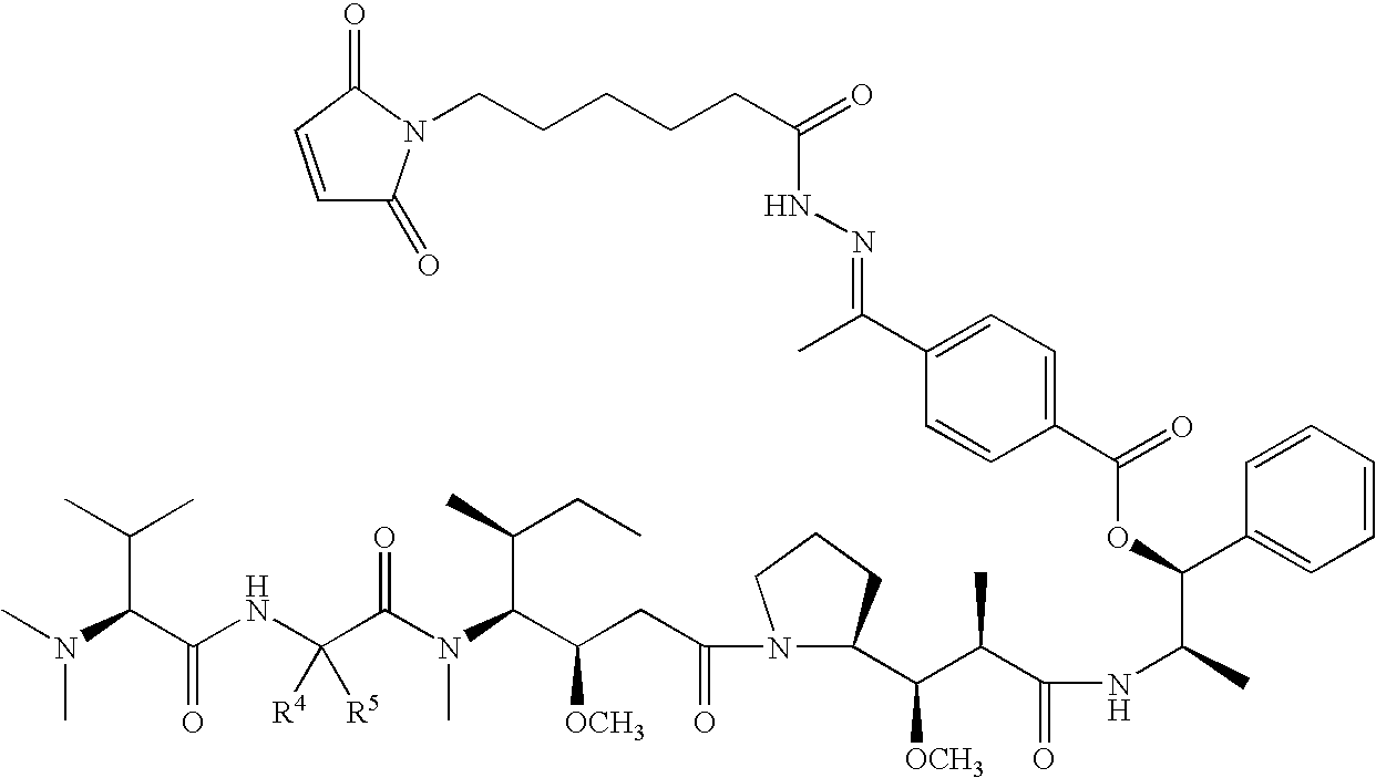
CN(C(C(NC(C(N(C(C(CC(N1C(C(C(C(NC(C(C2=CC=CC=C2)OC(C2=CC=C(C(=NNC(=O)CCCCCN3C(=O)C=CC3=O)C)C=C2)=O)C)=O)C)[OCH3])CCC1)=O)[OCH3])C(CC)C)C)=O)([R4])[R5])=O)C(C)C)C
